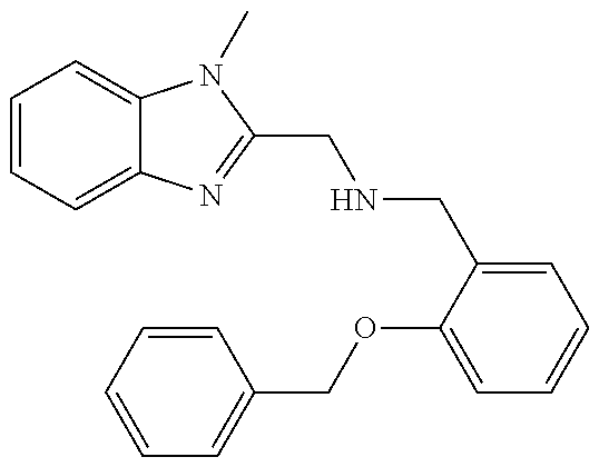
C1=CC=C2C(=C1)N(C)C(CNCC1=CC=CC=C1OCC1=CC=CC=C1)=N2
